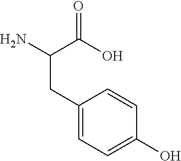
NC(CC1=CC=C(O)C=C1)C(=O)O
